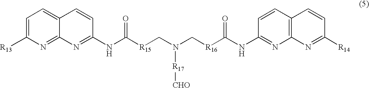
C1=C([R13])N=C2C(=C1)C=CC(NC([R15]CN(C[R16]C(NC1=NC3=C(C=C1)C=CC([R14])=N3)=O)[R17][CHO])=O)=N2
